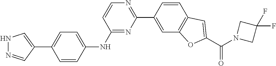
N1N=CC(C2=CC=C(NC3=NC(C4=CC5=C(C=C4)C=C(C(N4CC(F)(F)C4)=O)O5)=NC=C3)C=C2)=C1
